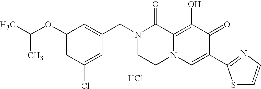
Cl.C1=C(CN2CCN3C(=C(O)C(=O)C(C4=NC=CS4)=C3)C2=O)C=C(Cl)C=C1OC(C)C
